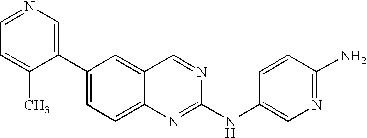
C1(C2=CC=C3C(=C2)C=NC(NC2=CN=C(N)C=C2)=N3)=CN=CC=C1C
